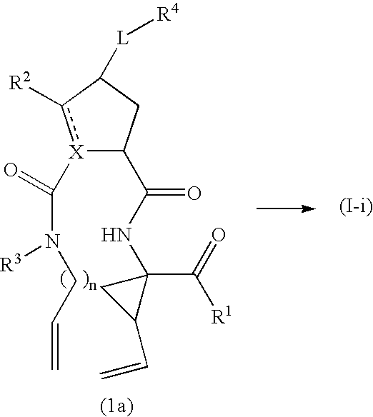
[X]1(C(N([R3])CC=C)=O)c([R2])C([L][R4])CC1C(NC1(C([R1])=O)CC1C=C)=O
